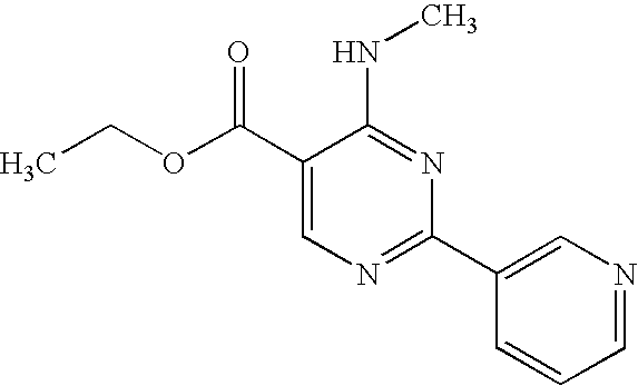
C1(C(OCC)=O)=CN=C(C2=CN=CC=C2)N=C1NC
